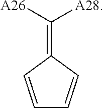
C(=C1C=CC=C1)([A28])[A26]
